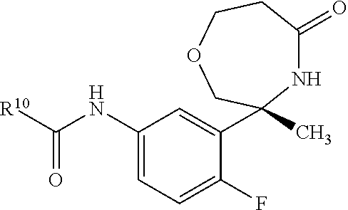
C1(NC([R10])=O)=CC=C(F)C(C2(C)NC(=O)CCOC2)=C1
